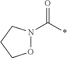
N1(C(*)=O)OCCC1
